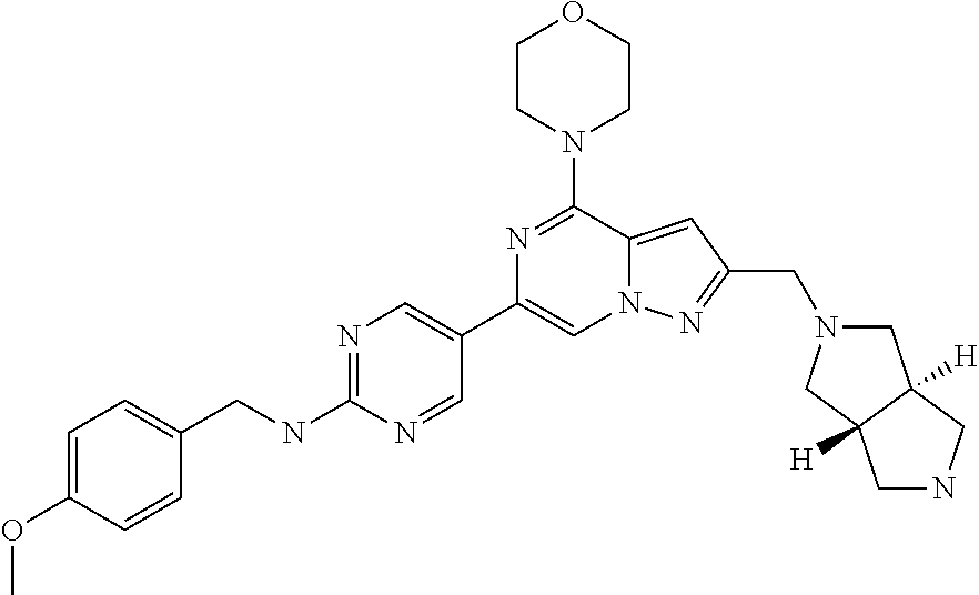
N1=C(NCC2=CC=C(OC)C=C2)N=CC(C2=CN3C(=CC(CN4CC5([H])C([H])(C4)CNC5)=N3)C(N3CCOCC3)=N2)=C1
